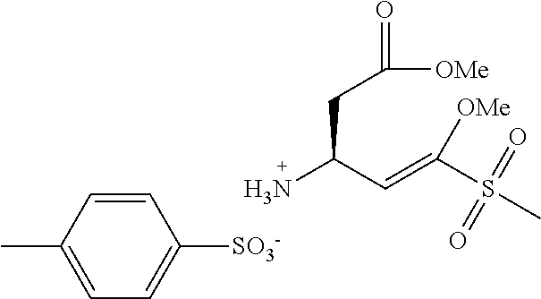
C1=CC(C)=CC=C1[SO3-].C(C(C=C(S(C)(=O)=O)[OMe])N)C(=O)[OMe]
